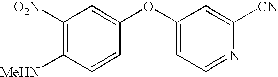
C1([O2N])=C([MeHN])C=CC(OC2=CC=NC([CN])=C2)=C1
